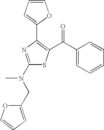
C1(N(CC2=CC=CO2)C)=NC(C2=CC=CO2)=C(C(C2=CC=CC=C2)=O)S1
